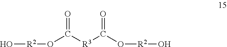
O[R2]OC([R3]C(O[R2]O)=O)=O
